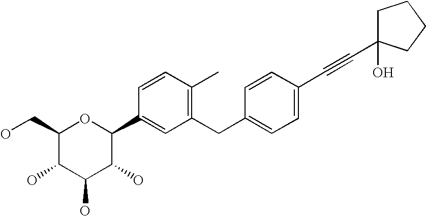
C1(CO)C(O)C(O)C(O)C(C2=CC(CC3=CC=C(C#CC4(O)CCCC4)C=C3)=C(C)C=C2)O1
